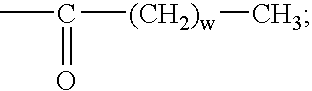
CC(=O)[(CH2)w]C
